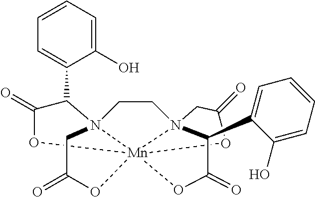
C1CN23CC(=O)O[Mn]245(N1(C(C1=CC=CC=C1O)C(=O)O4)CC(=O)O5)OC(=O)C3C1=CC=CC=C1O
